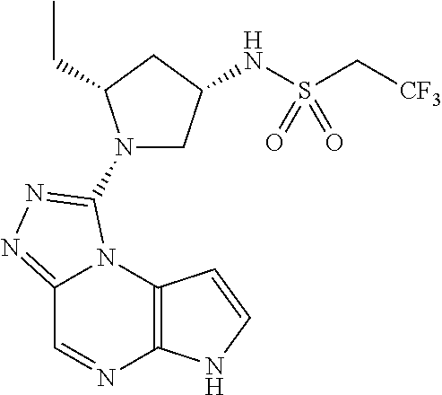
C12=NN=C(N3CC(NS(C[CF3])(=O)=O)CC3CC)N1C1=C(N=C2)NC=C1
